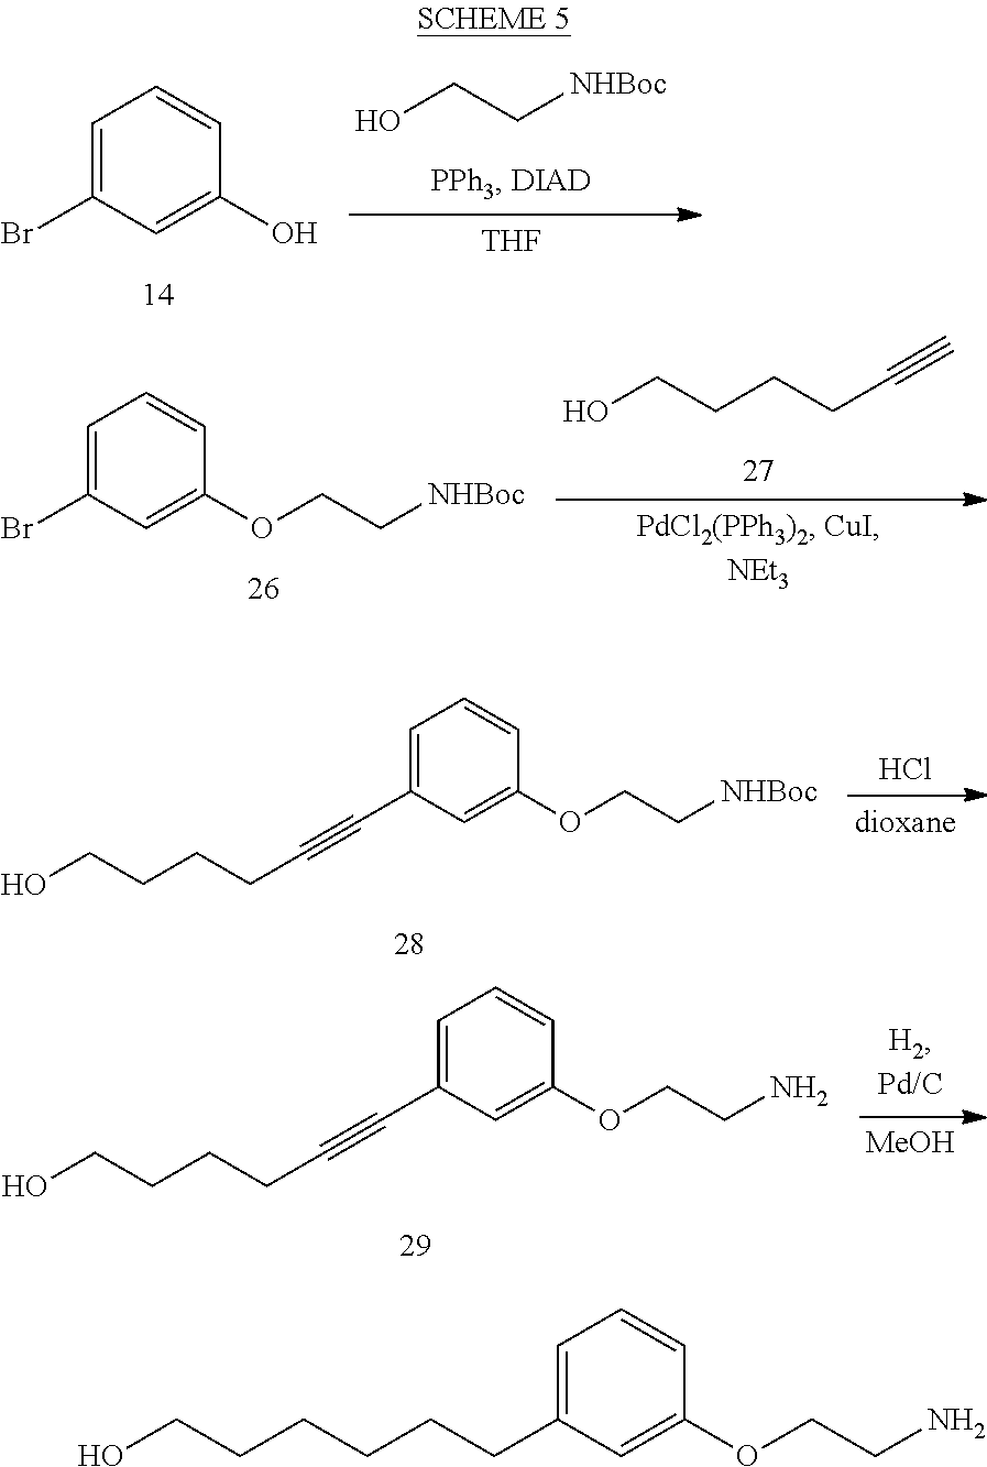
OCC[NHBoc].[THF].C1(Br)=CC=CC(O)=C1.OCCCCC#C.C1(Br)=CC=CC(OCC[NHBoc])=C1.Cl.C1(C#CCCCCO)=CC=CC(OCC[NHBoc])=C1.[MeOH].C1(C#CCCCCO)=CC=CC(OCCN)=C1.C1(CCCCCCO)=CC=CC(OCCN)=C1
